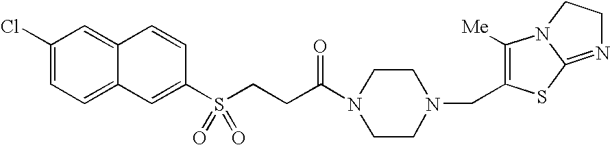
C1(Cl)=CC=C2C=C(S(CCC(N3CCN(CC4=C([Me])N5C(=NCC5)S4)CC3)=O)(=O)=O)C=CC2=C1
